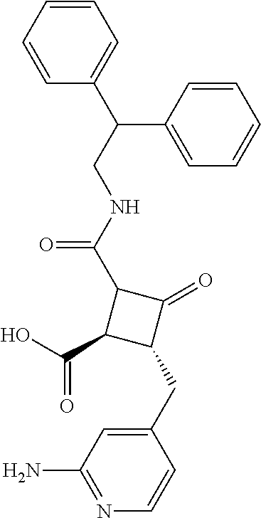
C1=CC=C(C(CNC(C2C(C(O)=O)C(CC3=CC(N)=NC=C3)C2=O)=O)C2=CC=CC=C2)C=C1
